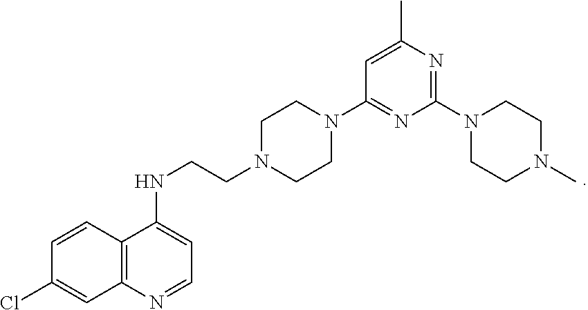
C12=C(N=CC=C1NCCN1CCN(C3=NC(N4CCN(C)CC4)=NC(C)=C3)CC1)C=C(Cl)C=C2
